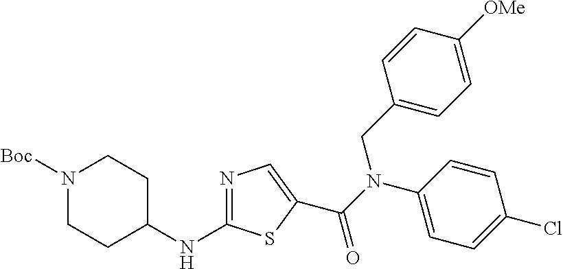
N1([Boc])CCC(NC2=NC=C(C(N(CC3=CC=C([OMe])C=C3)C3=CC=C(Cl)C=C3)=O)S2)CC1
